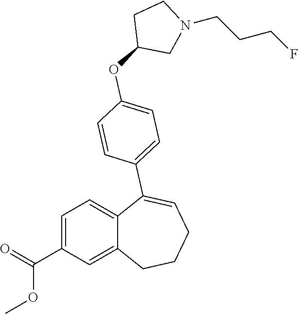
C1=C(C(=O)OC)C=C2C(=C1)C(C1=CC=C(OC3CN(CCCF)CC3)C=C1)=CCCC2
